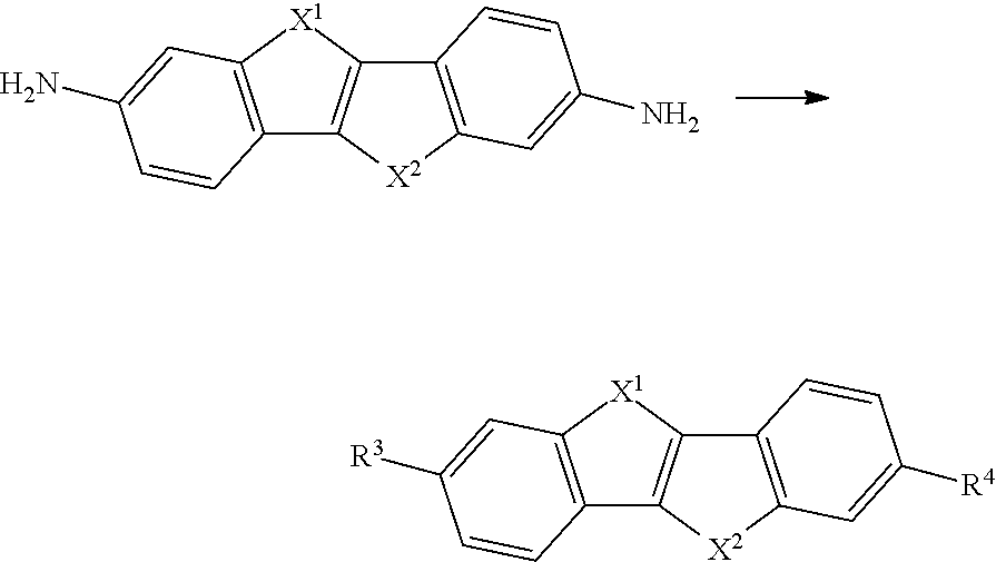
C12=C([X2]C3=C1C=CC(N)=C3)C1=C([X1]2)C=C(N)C=C1.C12=C([X2]C3=C1C=CC([R4])=C3)C1=C([X1]2)C=C([R3])C=C1
